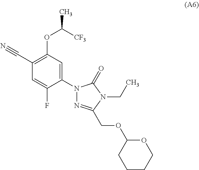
C1(C#N)=C(OC(C)[CF3])C=C(N2N=C(COC3CCCCO3)N(CC)C2=O)C(F)=C1
